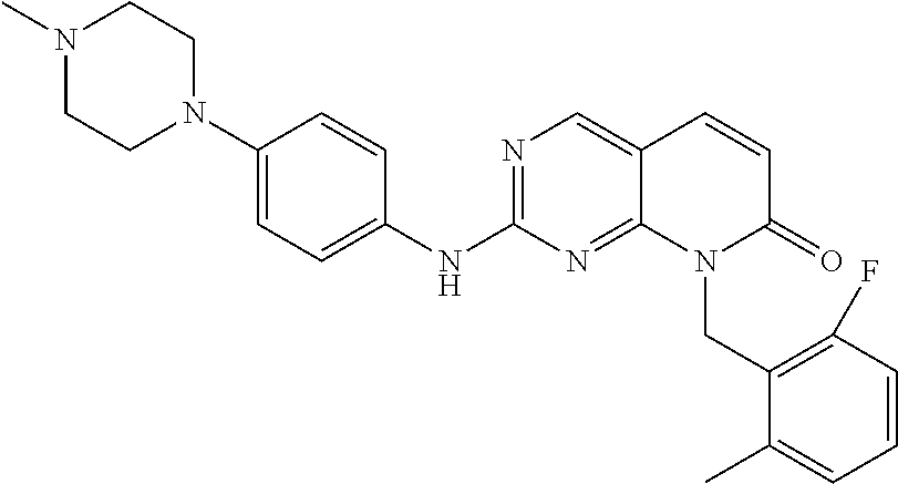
N1=C(NC2=CC=C(N3CCN(C)CC3)C=C2)N=C2C(=C1)C=CC(=O)N2CC1=C(F)C=CC=C1C
